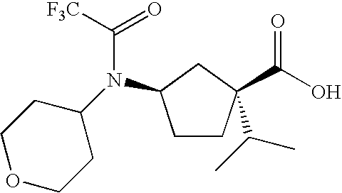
C1CC(C(C)C)(C(O)=O)CC1N(C([F3C])=O)C1CCOCC1
